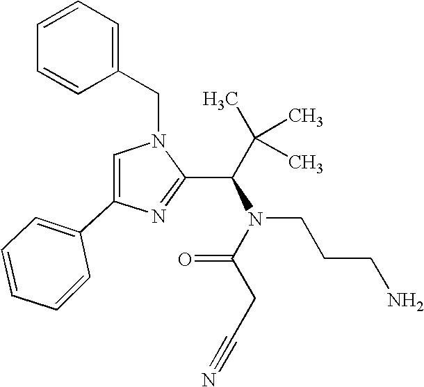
N1(CC2=CC=CC=C2)C=C(C2=CC=CC=C2)N=C1C(C(C)(C)C)N(C(CC#N)=O)CCCN
